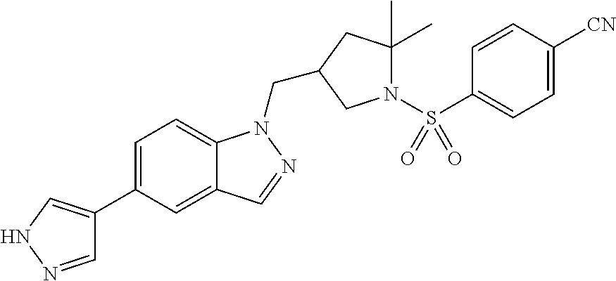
C1=NNC=C1C1=CC=C2C(=C1)C=NN2CC1CC(C)(C)N(S(C2=CC=C([CN])C=C2)(=O)=O)C1
